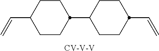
C1(C=C)CCC(C2CCC(C=C)CC2)CC1.[CV-V-V]
